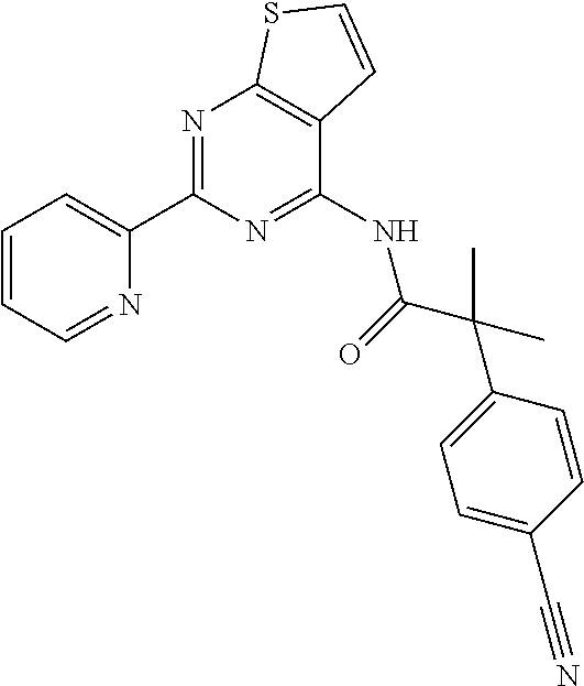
C1=CC=NC(C2=NC3=C(C(NC(C(C)(C4=CC=C(C#N)C=C4)C)=O)=N2)C=CS3)=C1
